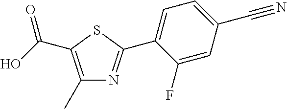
C1(C)=C(C(O)=O)SC(C2=CC=C(C#N)C=C2F)=N1
